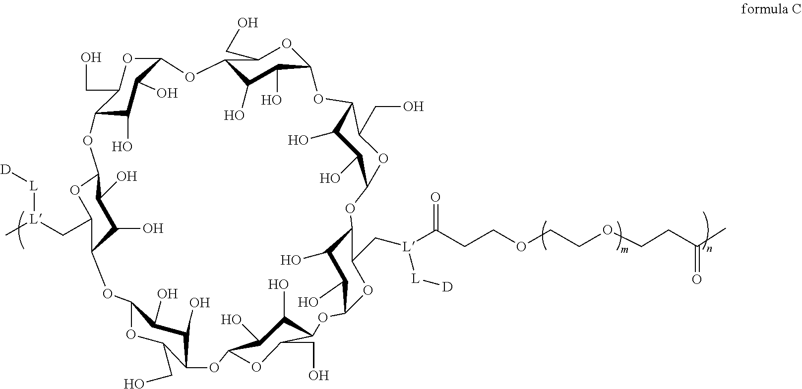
C12C(O)C(O)C(OC1CO)OC1C(O)C(O)C(OC1CO)OC1C(O)C(O)C(OC1C[L](C(CCOCCOCCC(C)=O)=O)[L][D])OC1C(O)C(O)C(OC1CO)OC1C(O)C(O)C(OC1CO)OC1C(O)C(O)C(OC1C[L](C)[L][D])OC1C(CO)OC(O2)C(O)C1O
